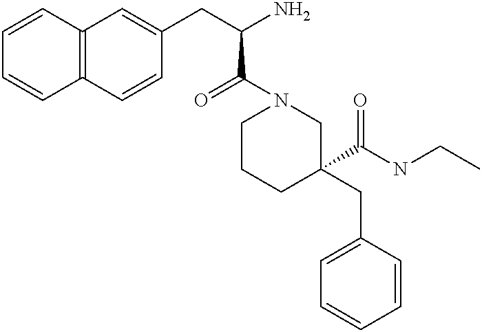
C12=C(C=CC(CC(N)C(=O)N3CCCC(C(NCC)=O)(CC4=CC=CC=C4)C3)=C1)C=CC=C2
